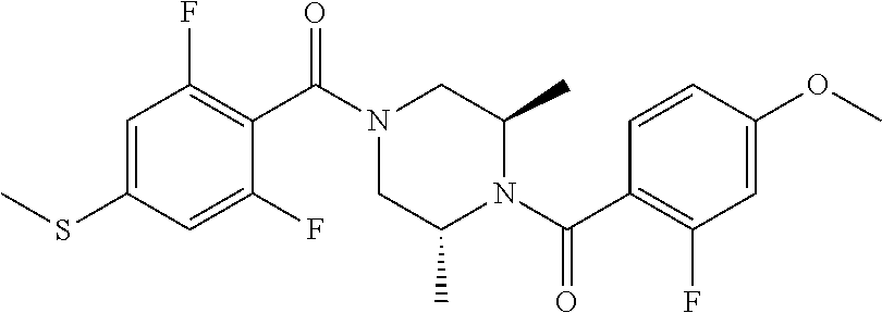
C1=C(SC)C=C(F)C(C(N2CC(C)N(C(C3=C(F)C=C(OC)C=C3)=O)C(C)C2)=O)=C1F
